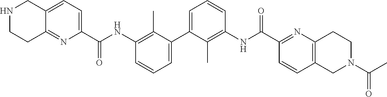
C1=CC=C(C2=CC=CC(NC(=O)C3=CC=C4C(=N3)CCNC4)=C2C)C(C)=C1NC(=O)C1=NC2=C(C=C1)CN(C(C)=O)CC2
